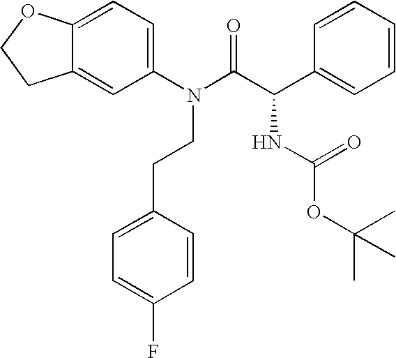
C12=CC(N(C(C(C3=CC=CC=C3)NC(OC(C)(C)C)=O)=O)CCC3=CC=C(F)C=C3)=CC=C1OCC2
